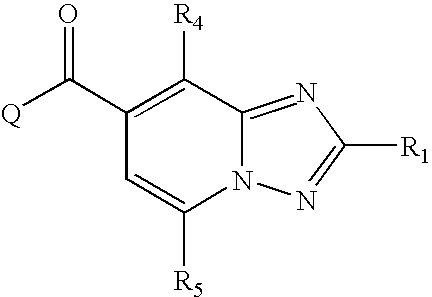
[Q]C(C1=C([R4])C2=NC([R1])=NN2C([R5])=C1)=O
